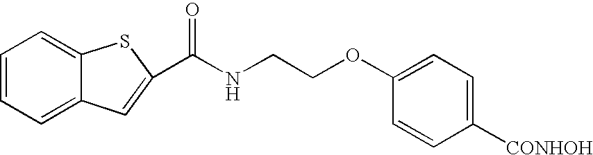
C1=CC=C2C(=C1)SC(C(NCCOC1=CC=C([CONHOH])C=C1)=O)=C2
